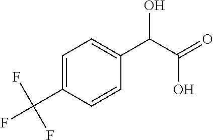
C1=C(C(F)(F)F)C=CC(C(C(=O)O)O)=C1
